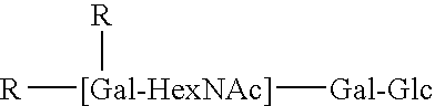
[R][[Gal-HexNAc]]([Gal-Glc])[R]
